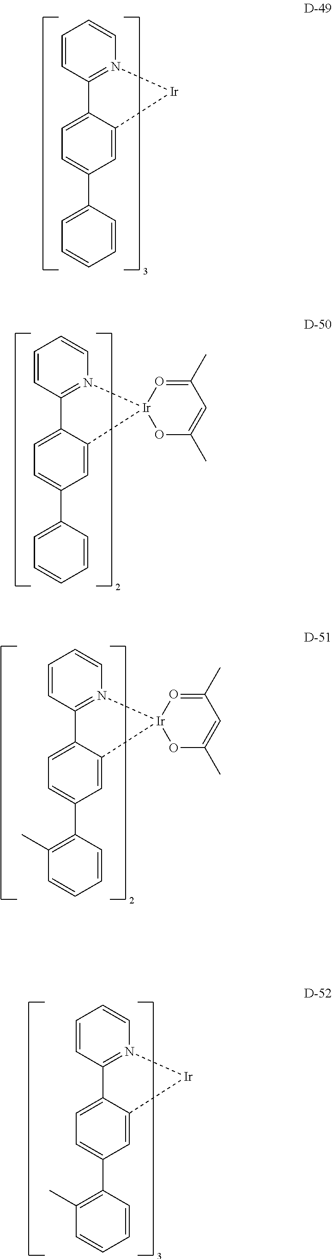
C1=CC2=N(C=C1)[Ir]C1=CC(C3=CC=CC=C3)=CC=C21.C1=CC2=N(C=C1)[Ir]1(C3=CC(C4=CC=CC=C4)=CC=C23)OC(C)=CC(C)=O1.C1=CC2=N(C=C1)[Ir]1(C3=CC(C4=C(C)C=CC=C4)=CC=C23)OC(C)=CC(C)=O1.C1=CC2=N(C=C1)[Ir]C1=CC(C3=C(C)C=CC=C3)=CC=C21
